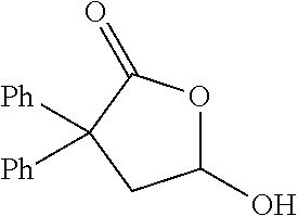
C1(O)OC(=O)C([Ph])([Ph])C1
